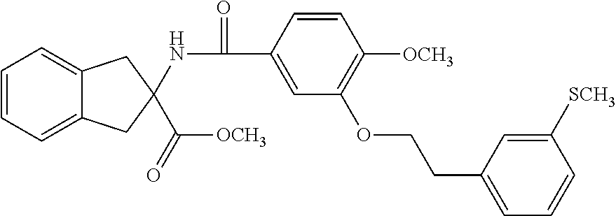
C1=CC=C2C(=C1)CC(NC(=O)C1=CC(OCCC3=CC=CC([SCH3])=C3)=C([OCH3])C=C1)(C([OCH3])=O)C2
